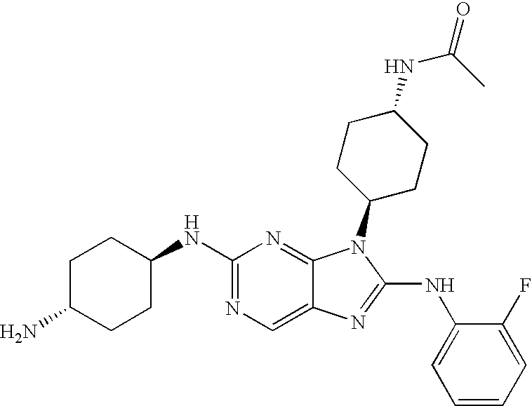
C1(NC2CCC(N)CC2)=NC=C2C(=N1)N(C1CCC(NC(C)=O)CC1)C(NC1=CC=CC=C1F)=N2
